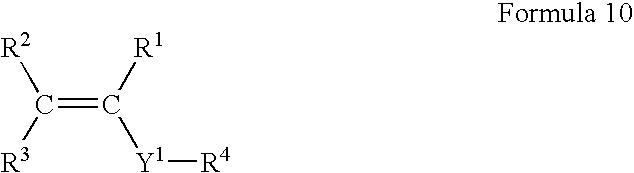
C(=C([R1])[Y1][R4])([R3])[R2]
